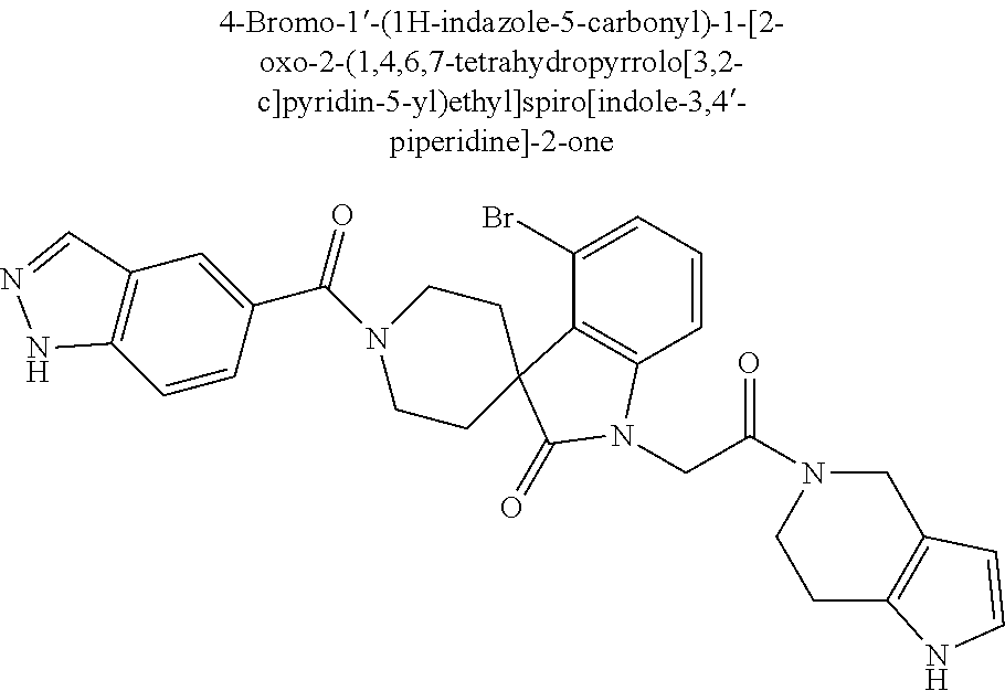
C1(Br)=CC=CC2=C1C1(C(=O)N2CC(N2CC3=C(CC2)NC=C3)=O)CCN(C(C2=CC3=C(C=C2)NN=C3)=O)CC1
